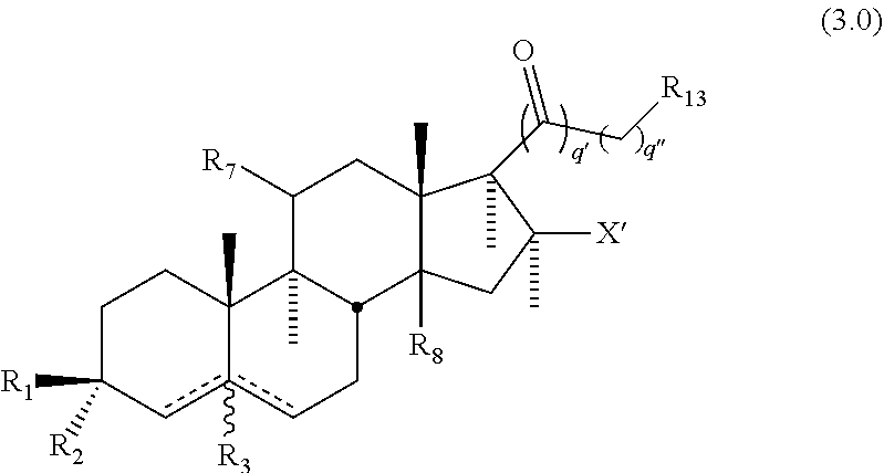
C1C([R1])([R2])cc2([R3])cCC3C(C)(C2(C)C1)C([R7])CC1(C)C3([R8])CC([X])(C)C1(C(C[R13])=O)C
